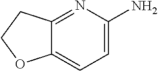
C12=NC(N)=CC=C1OCC2
